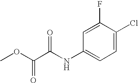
C1=C(Cl)C(F)=CC(NC(C(OC)=O)=O)=C1
